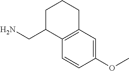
NCC1C2=C(CCC1)C=C(OC)C=C2
